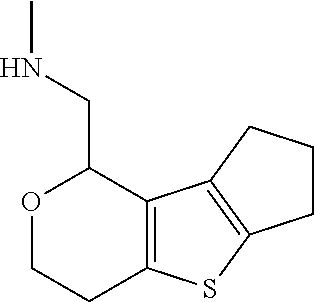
C12=C(C3=C(S1)CCC3)C(CNC)OCC2
